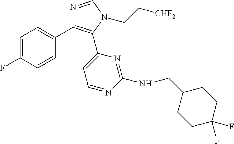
C1=C(F)C=CC(C2=C(C3=CC=NC(NCC4CCC(F)(F)CC4)=N3)N(CC[CHF2])C=N2)=C1
